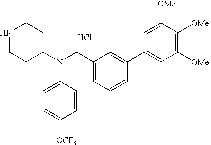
N1CCC(N(CC2=CC=CC(C3=CC([OMe])=C([OMe])C([OMe])=C3)=C2)C2=CC=C([OCF3])C=C2)CC1.Cl
